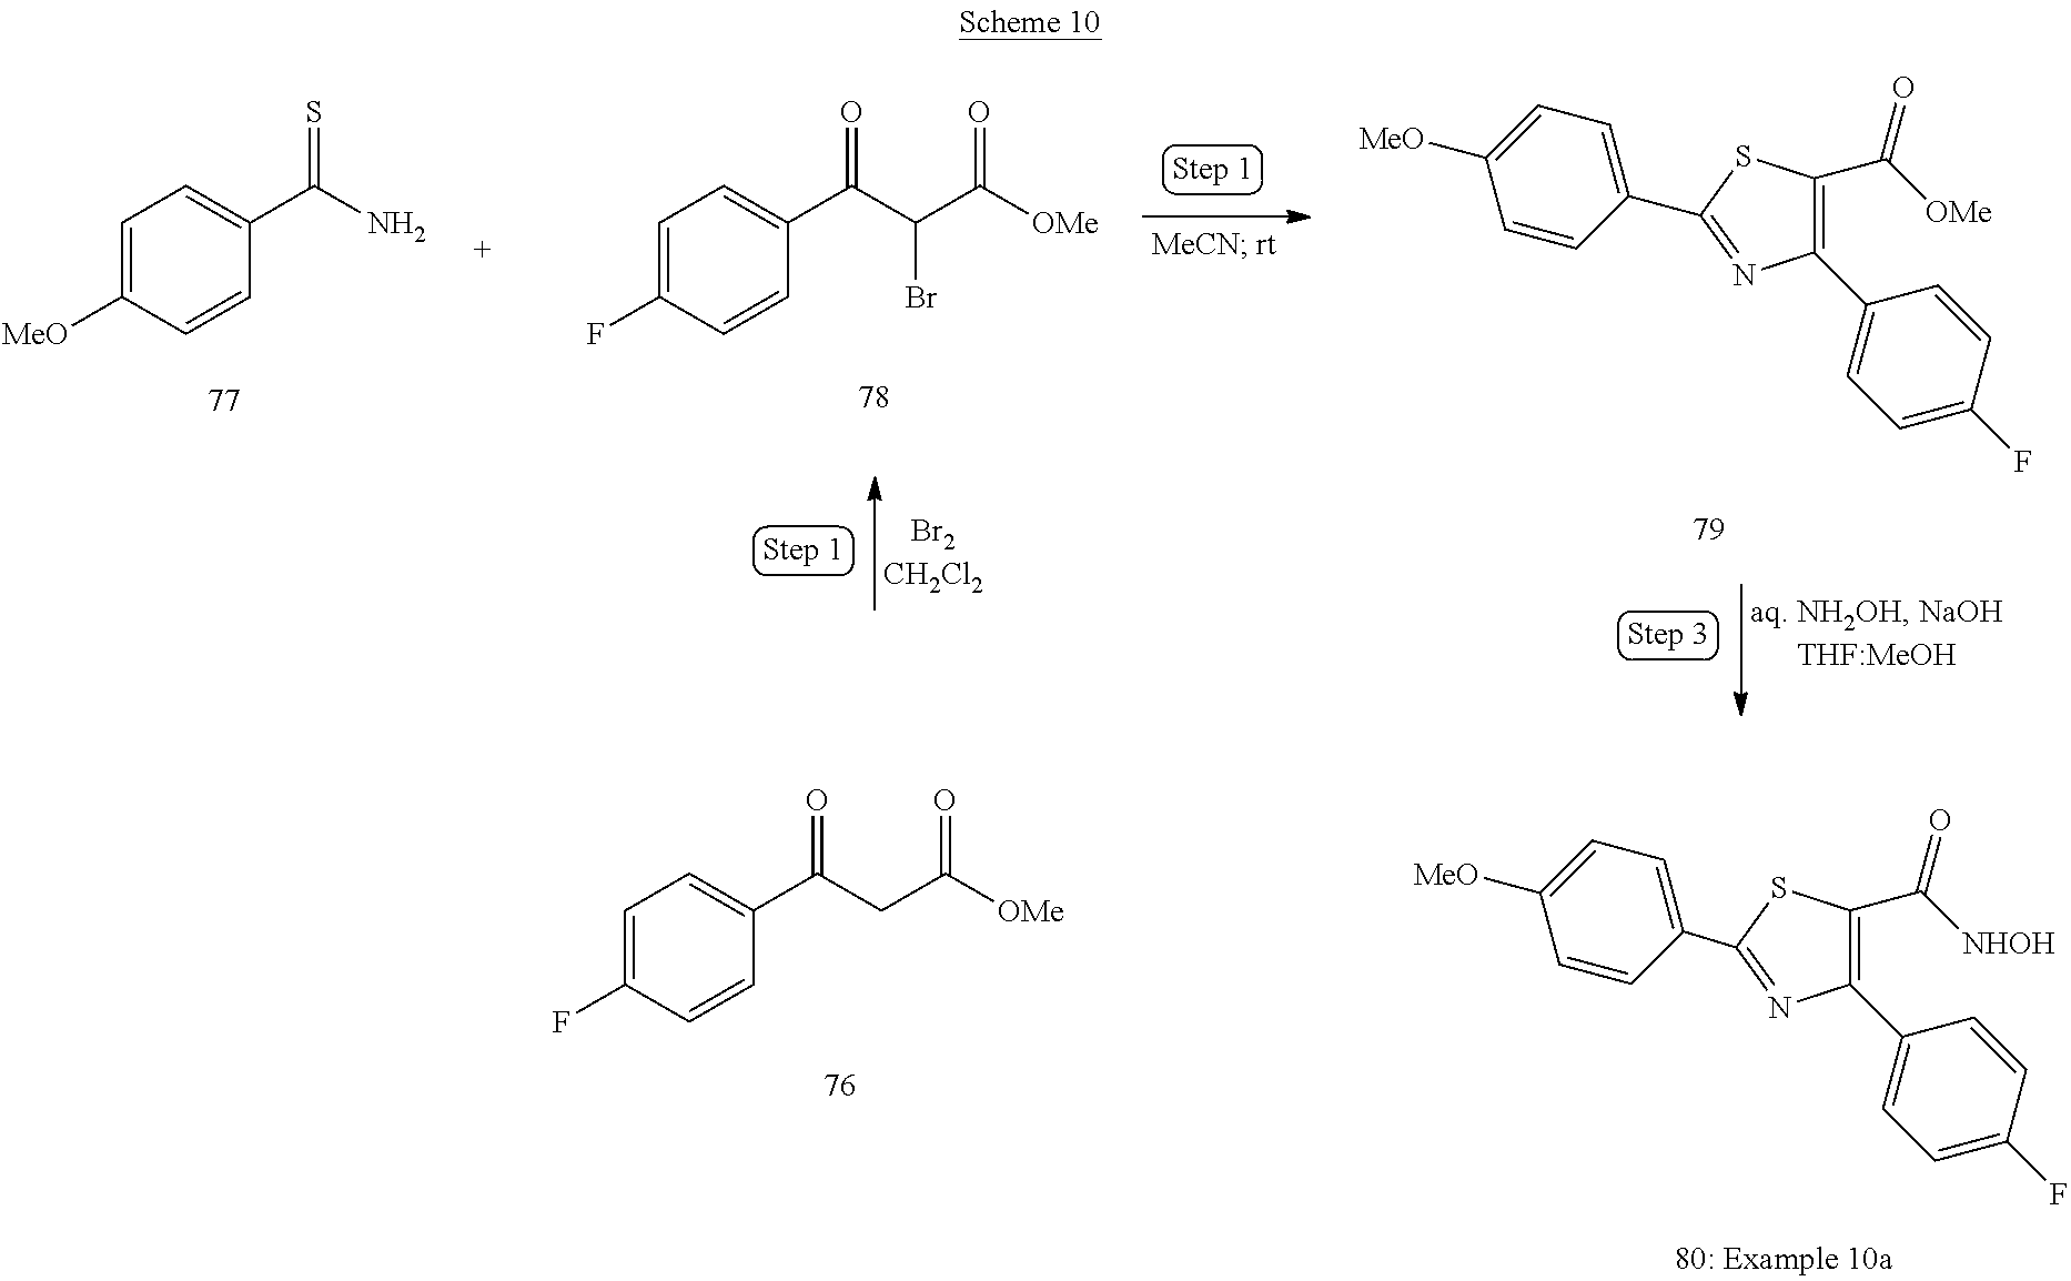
C1=C([MeO])C=CC(C(=S)N)=C1.C1=C(F)C=CC(C(=O)C(Br)C(=O)[OMe])=C1.C1(C2=NC(C3=CC=C(F)C=C3)=C(C(=O)[OMe])S2)=CC=C([MeO])C=C1.C1=C(F)C=CC(C(=O)CC(=O)[OMe])=C1.C1(C2=NC(C3=CC=C(F)C=C3)=C(C(=O)[NHOH])S2)=CC=C([MeO])C=C1
